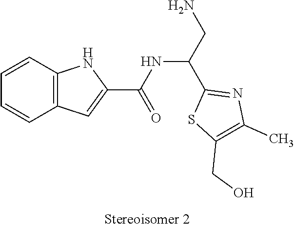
NCC(C1=NC(C)=C(CO)S1)NC(C1=CC2=C(N1)C=CC=C2)=O
